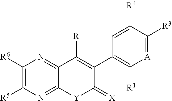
C1([R6])=C([R5])N=C2C(=N1)C([R])=C(C1=C([R1])[A]=C([R3])C([R4])=C1)C(=[X])[Y]2
